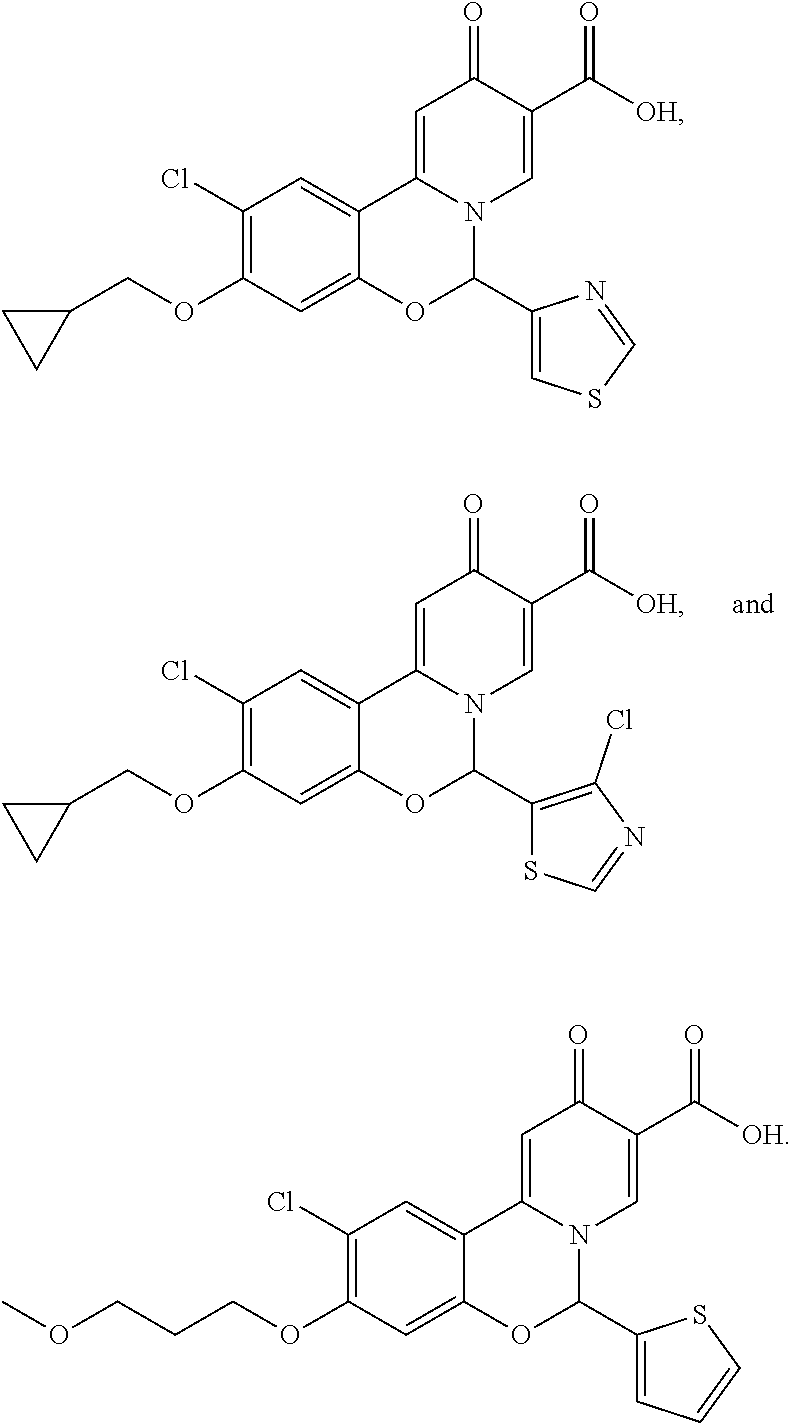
C1=C2N(C=C(C([OH])=O)C1=O)C(C1=C(Cl)N=CS1)OC1=CC(OCC3CC3)=C(Cl)C=C21.C1=C2N(C=C(C([OH])=O)C1=O)C(C1=CC=CS1)OC1=CC(OCCCOC)=C(Cl)C=C21.C1=C2N(C=C(C([OH])=O)C1=O)C(C1=CSC=N1)OC1=CC(OCC3CC3)=C(Cl)C=C21
